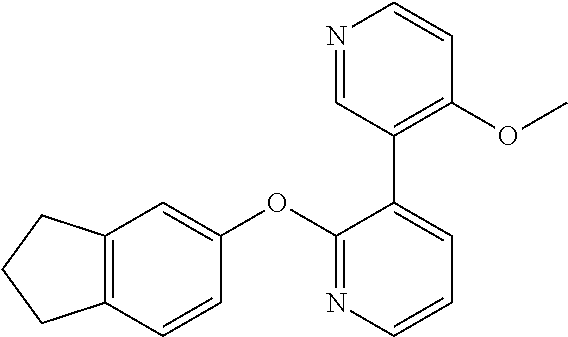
C12=C(C=CC(OC3=NC=CC=C3C3=C(OC)C=CN=C3)=C1)CCC2
